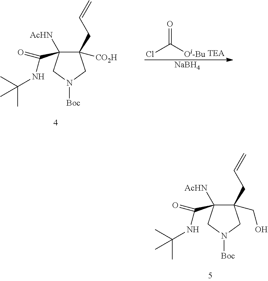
C1(CC=C)([CO2H])C([AcHN])(C(NC(C)(C)C)=O)CN([Boc])C1.C(Cl)([Oi-Bu])=O.[NaBH4].C1(CC=C)(CO)C([AcHN])(C(NC(C)(C)C)=O)CN([Boc])C1
